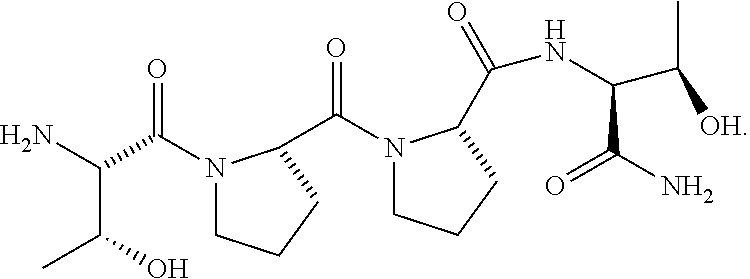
C(C(O)C)(N)C(N1CCCC1C(=O)N1CCCC1C(NC(C(C)[OH])C(=O)N)=O)=O
